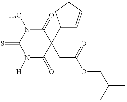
C1(=S)N([H])C(=O)C(CC(=O)OCC(C)C)(C2C=CCC2)C(=O)N1C
